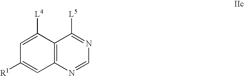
C12=C(N=CN=C1[L5])C=C([R1])C=C2[L4]
